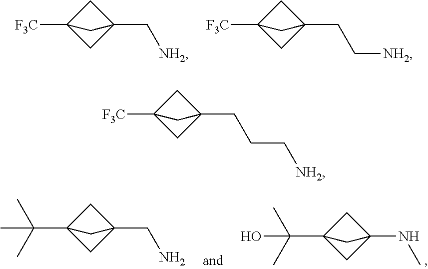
[F3C]C12CC(C[NH2])(C1)C2.[F3C]C12CC(CC[NH2])(C1)C2.C12(C(C)(C)O)CC(NC)(C1)C2.C12(C(C)(C)C)CC(CN)(C1)C2.[F3C]C12CC(CCC[NH2])(C1)C2
